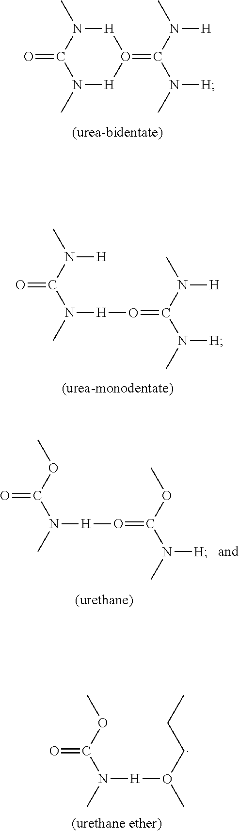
N1(C)[H]O(=C(N(C)[H])N(C)[H])[H]N(C)C1=O.N([H]O(CCC)C)(C(OC)=O)C.N([H]O=C(N([H])C)N([H])C)(C(N([H])C)=O)C.N([H]O=C(OC)N([H])C)(C(OC)=O)C
